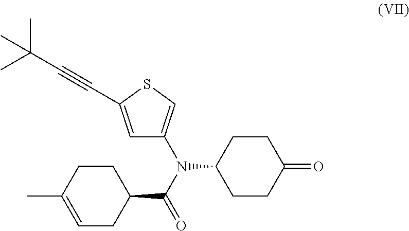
C1=C(C#CC(C)(C)C)SC=C1N(C1CCC(=O)CC1)C(=O)C1CCC(C)=CC1
